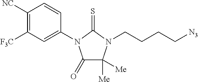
C1(=O)C([Me])([Me])N(CCCC[N3])C(=S)N1C1=CC([F3C])=C([NC])C=C1
